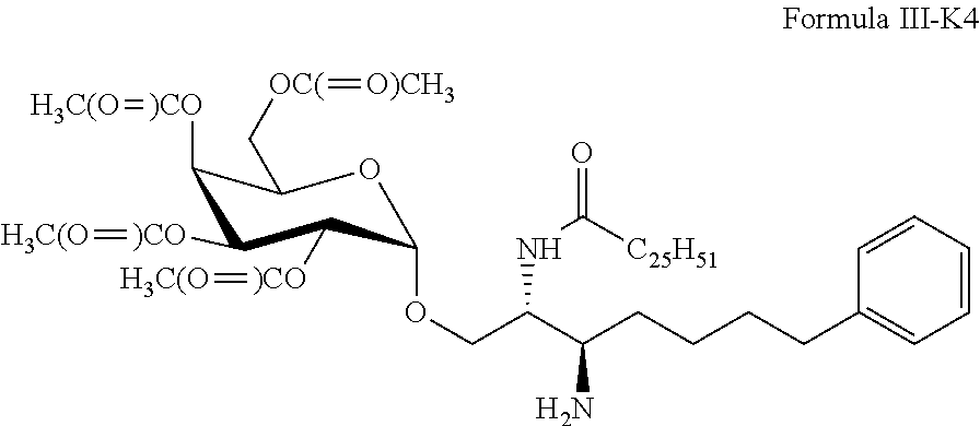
C(C(C(CCCCC1=CC=CC=C1)N)NC(=O)[C25H51])OC1OC(C[OC(]=[O)CH3])C([)CO]=[H3C(O])C([)CO]=[H3C(O])C1[)CO]=[H3C(O]
